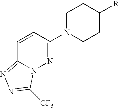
[R]C1CCN(C2=NN3C(=NN=C3[CF3])C=C2)CC1
